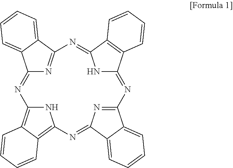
C12=NC3=C4C(=C(N3)N=C3N=C(C5=CC=CC=C53)N=C3NC(=NC(=N1)C1=CC=CC=C21)C1=C3C=CC=C1)C=CC=C4
